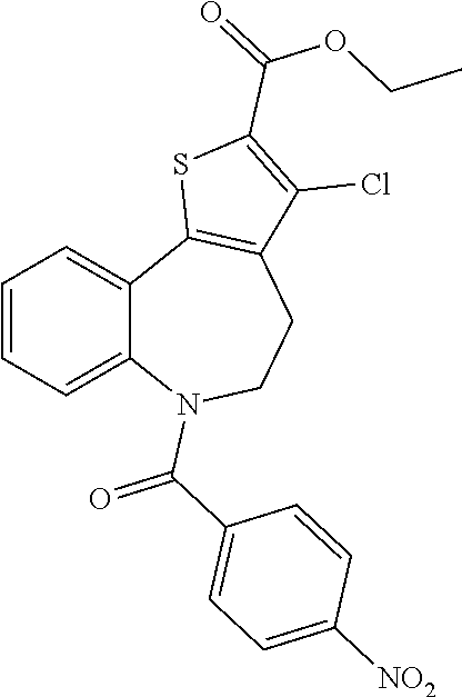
C1=CC=C2C(=C1)C1=C(CCN2C(C2=CC=C([NO2])C=C2)=O)C(Cl)=C(C(=O)OCC)S1
